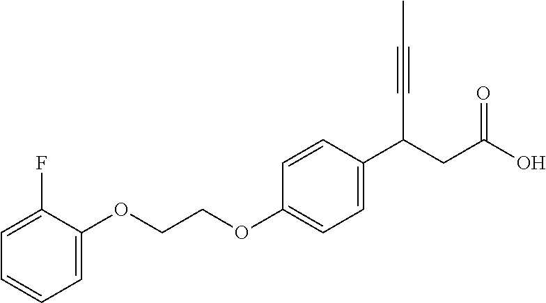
C1=C(OCCOC2=CC=C(C(CC(O)=O)C#CC)C=C2)C(F)=CC=C1
